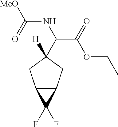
C12C(CC([H])(C(NC([MeO])=O)C(OCC)=O)C1)C2(F)F
